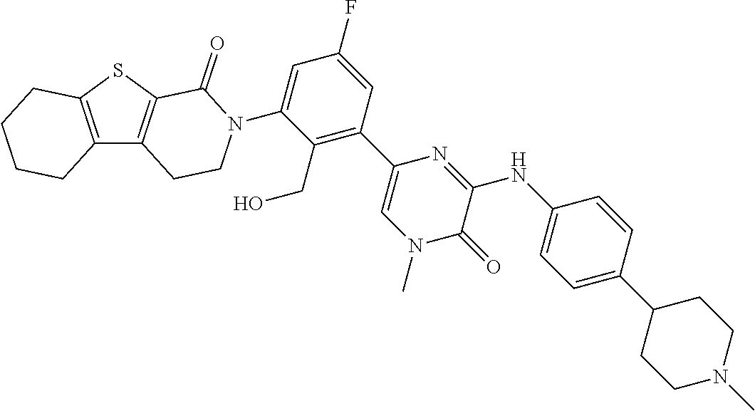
C12=C(C3=C(S1)C(=O)N(C1=CC(F)=CC(C4=CN(C)C(=O)C(NC5=CC=C(C6CCN(C)CC6)C=C5)=N4)=C1CO)CC3)CCCC2
